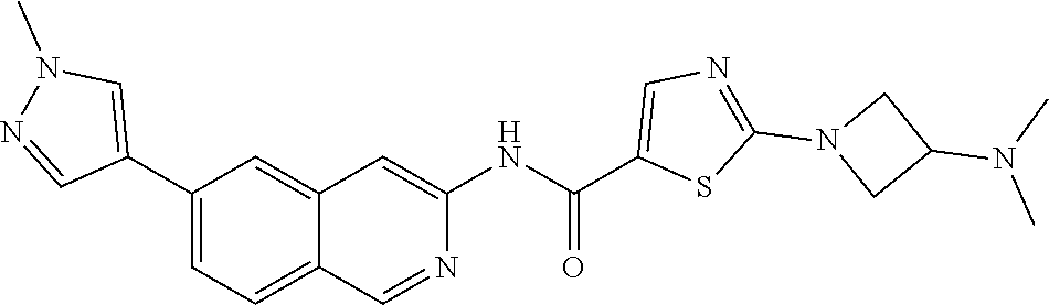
C1=NN(C)C=C1C1=CC=C2C(=C1)C=C(NC(C1=CN=C(N3CC(N(C)C)C3)S1)=O)N=C2
